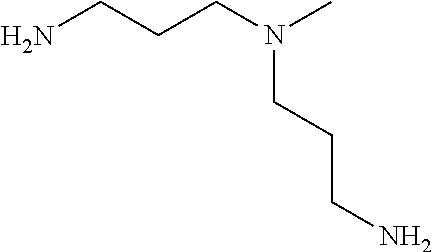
NCCCN(C)CCCN
